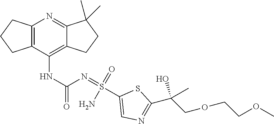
C12=C(C(NC(=O)N=S(C3=CN=C(C(COCCOC)(O)C)S3)(=O)N)=C3C(=N1)C(C)(C)CC3)CCC2
